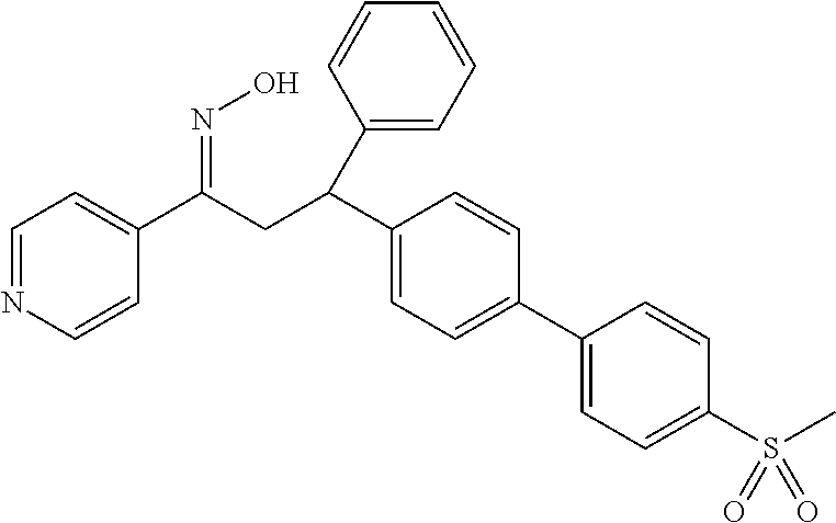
C1=NC=CC(C(CC(C2=CC=C(C3=CC=C(S(C)(=O)=O)C=C3)C=C2)C2=CC=CC=C2)=NO)=C1
